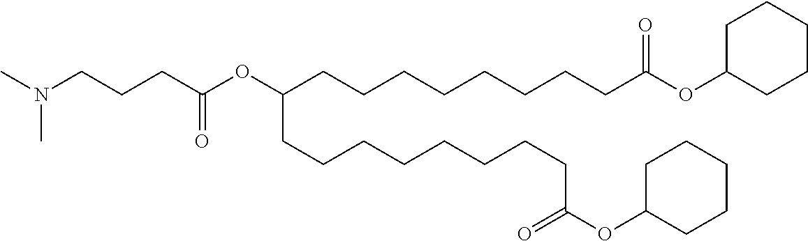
CN(CCCC(OC(CCCCCCCCC(OC1CCCCC1)=O)CCCCCCCCC(OC1CCCCC1)=O)=O)C
